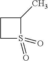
C1S(=O)(=O)C(C)C1
